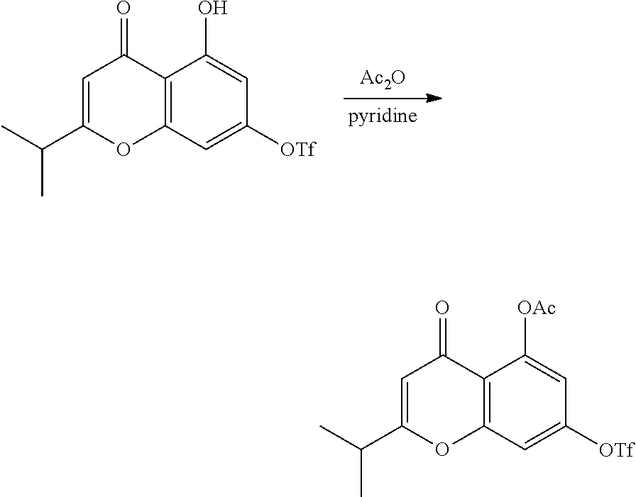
[Ac2O].C12=C(C=C([OTf])C=C1O)OC(C(C)C)=CC2=O.C12=C(C=C([OTf])C=C1[OAc])OC(C(C)C)=CC2=O
